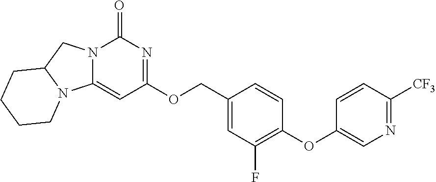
C1(OC2=CN=C([CF3])C=C2)=C(F)C=C(COC2=NC(=O)N3C(=C2)N2C(C3)CCCC2)C=C1
